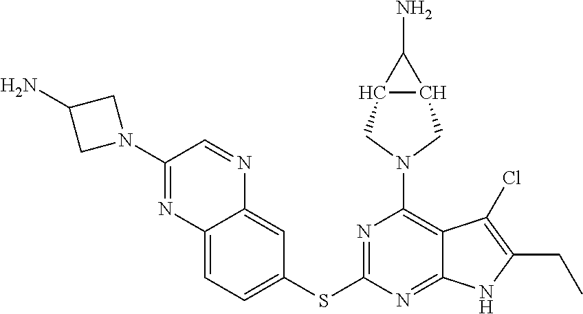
N1=C(SC2=CC=C3C(=C2)N=CC(N2CC(N)C2)=N3)N=C2C(=C1N1CC3C(C1)C3N)C(Cl)=C(CC)N2
